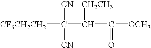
[CF3CH2CH2]C([CN])([CN])C(C(=O)[OCH3])[CH2CH3]
